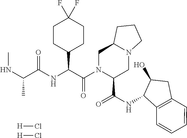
[H]Cl.[H]Cl.C1CC(C(C(N2C(C(NC3C(O)CC4=C3C=CC=C4)=O)CN3C(C2)CCC3)=O)NC(C(NC)C)=O)CCC1(F)F
